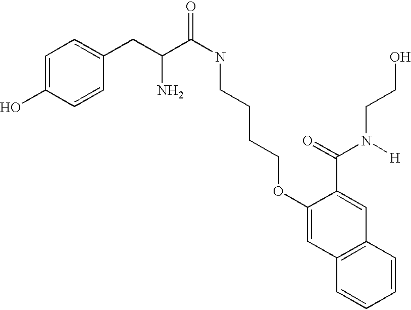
C1=C(O)C=CC(CC(C(NCCCCOC2=CC3=C(C=C2C(=O)N([H])CCO)C=CC=C3)=O)N)=C1
